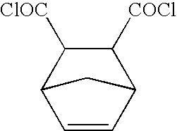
[ClOC]C1C([COCl])C2C=CC1C2
